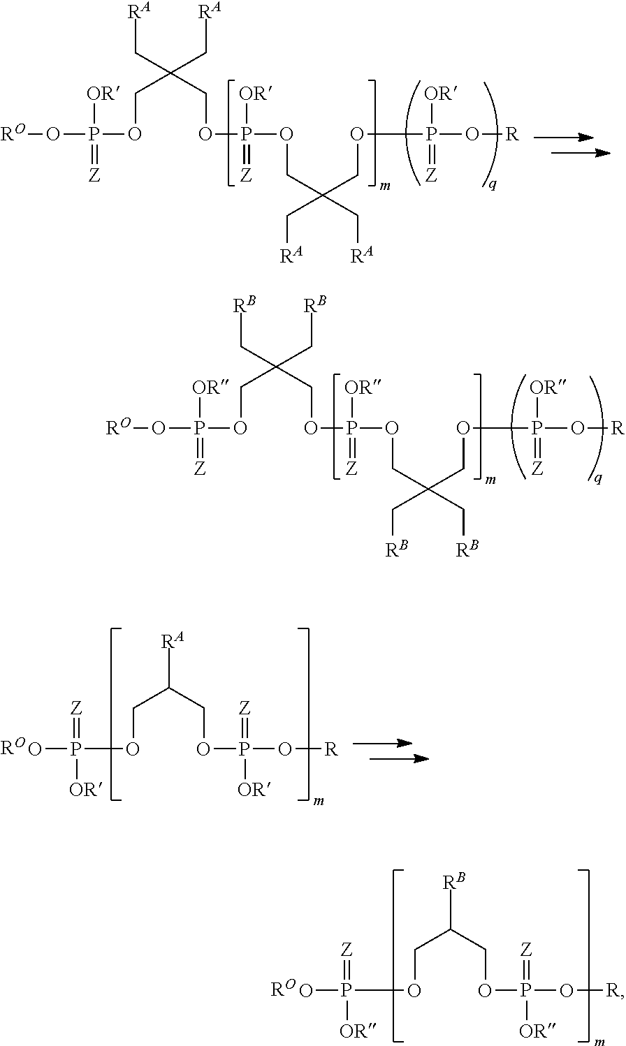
[RO]OP(=[Z])([OR])OCC(COP([OR])(=[Z])OCC(COP([OR])(=[Z])O[R])(C[RB])C[RB])(C[RB])C[RB].[RO]OP(=[Z])([OR])OCC(COP([OR])(=[Z])OCC(COP([OR])(=[Z])O[R])(C[RA])C[RA])(C[RA])C[RA].[RO].OP([OR])(=[Z])OCC(COP(=[Z])([OR])O[R])[RB].[RO].OP([OR])(=[Z])OCC(COP(=[Z])([OR])O[R])[RA]
